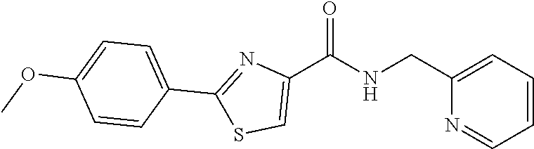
C1=CC=C(CNC(C2=CSC(C3=CC=C(OC)C=C3)=N2)=O)N=C1
